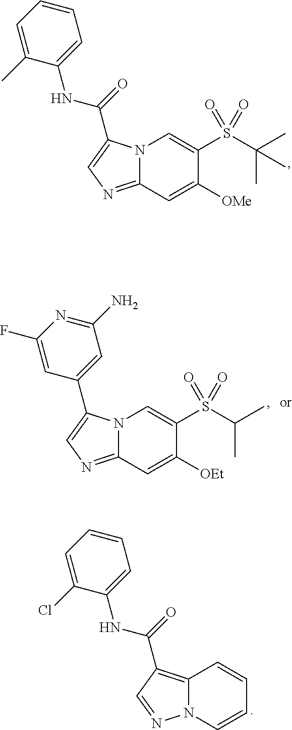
N12C(=NC=C1C(=O)NC1=CC=CC=C1C)C=C([OMe])C(S(C(C)(C)C)(=O)=O)=C2.N12C(=NC=C1C1=CC(N)=NC(F)=C1)C=C([OEt])C(S(C(C)C)(=O)=O)=C2.C12=C(C(=O)NC3=CC=CC=C3Cl)C=NN1C=CC=C2
